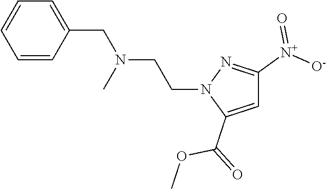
C1=CC(CN(C)CCN2C(C(OC)=O)=CC([N+](=O)[O-])=N2)=CC=C1
